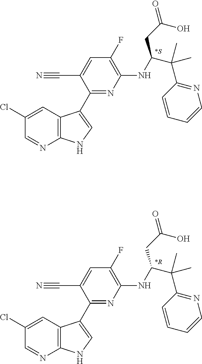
C1(Cl)=CC2=C(N=C1)NC=C2C1=NC(NC(CC(=O)O)C(C2=NC=CC=C2)(C)C)=C(F)C=C1C#N.C1(Cl)=CC2=C(N=C1)NC=C2C1=NC(NC(CC(=O)O)C(C2=NC=CC=C2)(C)C)=C(F)C=C1C#N
